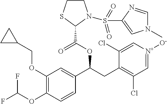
C1(OCC2CC2)=C(OC(F)F)C=CC(C(CC2=C(Cl)C=[N+]([O-])C=C2Cl)OC(=O)C2N(S(C3=CN(C)C=N3)(=O)=O)CCS2)=C1
